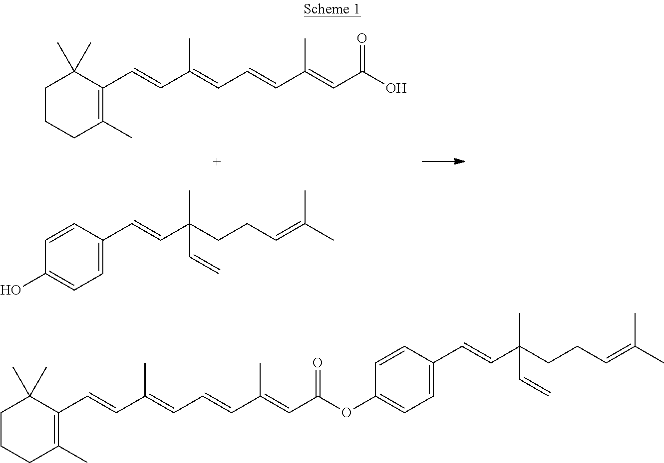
C1CCC(C)=C(C=CC(=CC=CC(=CC(O)=O)C)C)C1(C)C.C1=CC(C=CC(CCC=C(C)C)(C)C=C)=CC=C1O.C1CCC(C)=C(C=CC(=CC=CC(=CC(OC2=CC=C(C=CC(CCC=C(C)C)(C)C=C)C=C2)=O)C)C)C1(C)C
